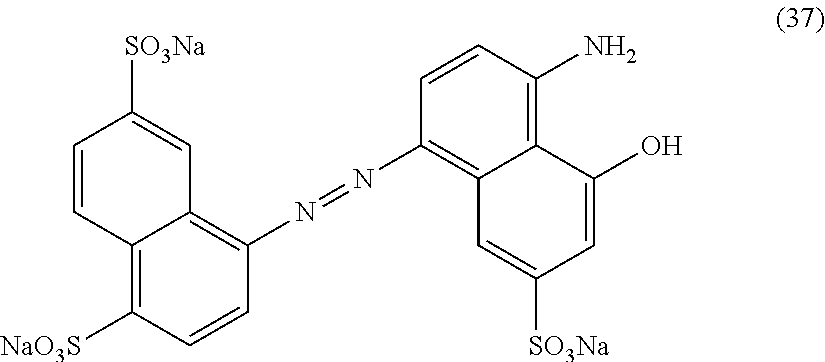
C1=CC2=C([NaO3S])C=CC(N=NC3=C4C(=C(N)C=C3)C(O)=CC([SO3Na])=C4)=C2C=C1[SO3Na]
